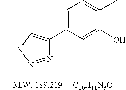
C1=C(C2=CN(C)N=N2)C=C(O)C(C)=C1
